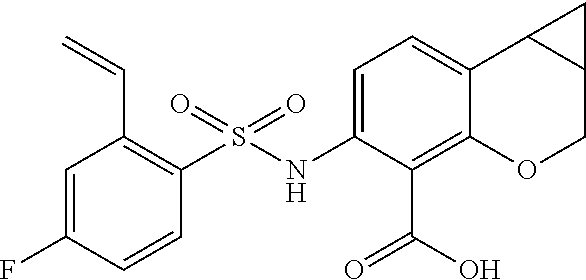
C(C1=C(S(NC2=CC=C3C(=C2C(O)=O)OCC2C3C2)(=O)=O)C=CC(F)=C1)=C
